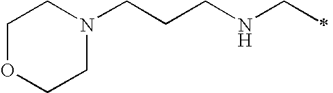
C1OCCN(CCCNCC)C1
